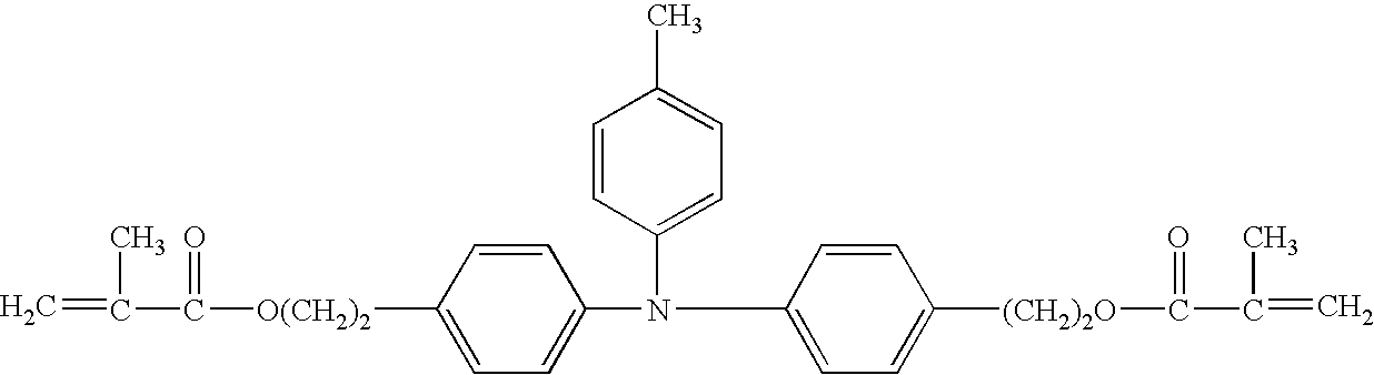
C1=CC([O(CH2)2]C(=O)C(=C)C)=CC=C1N(C1=CC=C([(CH2)2O]C(=O)C(=C)C)C=C1)C1=CC=C(C)C=C1
